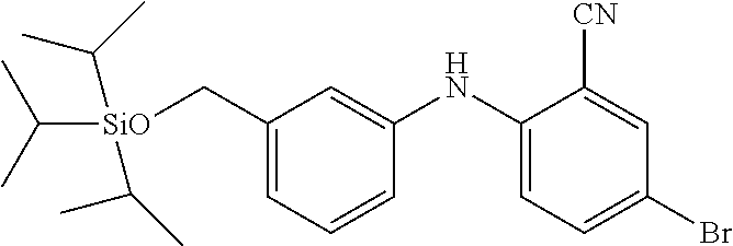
C([SiO](CC1=CC=CC(NC2=CC=C(Br)C=C2[CN])=C1)(C(C)C)C(C)C)(C)C
